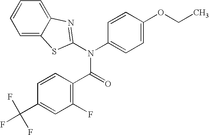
C1=C2C(=CC=C1)N=C(N(C1=CC=C(OCC)C=C1)C(=O)C1=C(F)C=C(C(F)(F)F)C=C1)S2
